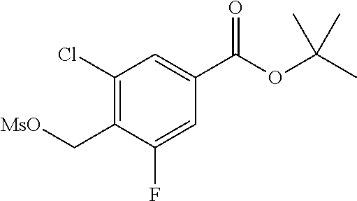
C1(Cl)=C(C[MsO])C(F)=CC(C(OC(C)(C)C)=O)=C1
